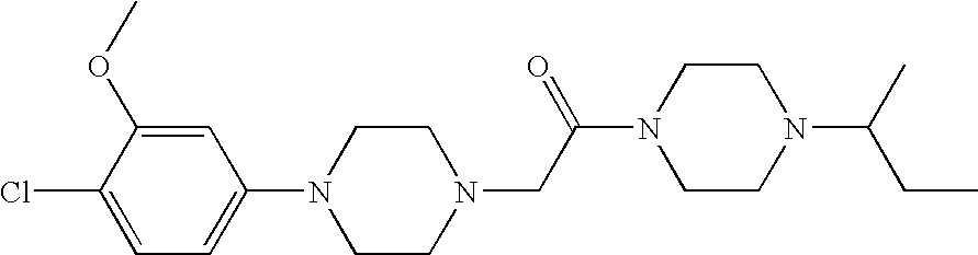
C1=C(OC)C(Cl)=CC=C1N1CCN(CC(N2CCN(C(CC)C)CC2)=O)CC1
